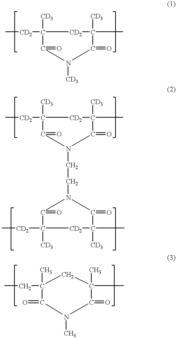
[CD2](C1([CD3])[CD2]C([CD3])(C)C(=O)N([CD3])C1=O)C.[CD2](C1([CD3])[CD2]C([CD3])(C)C(=O)N(CCN2C(=O)C([CD2]C)([CD3])[CD2]C([CD3])(C)C2=O)C1=O)C.C(C1(C)C(=O)N(C)C(=O)C(C)(C)C1)C
